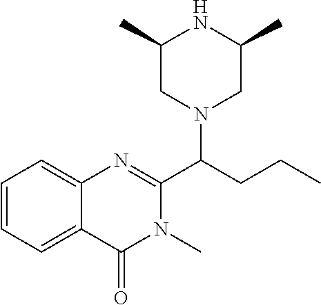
C1(C)CN(C(CCC)C2=NC3=CC=CC=C3C(=O)N2C)CC(C)N1
